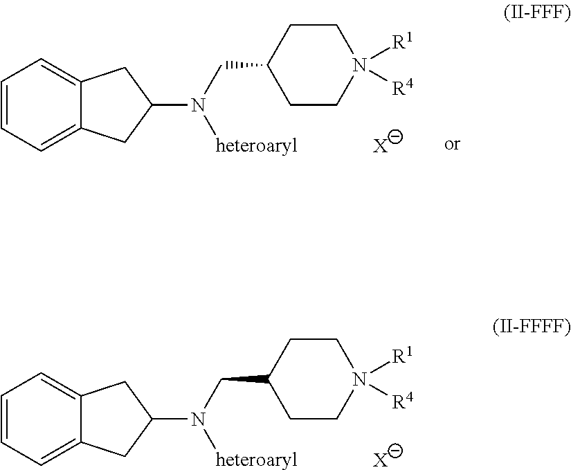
C1=CC=C2C(=C1)CC(N(CC1CCN([R1])([R4])CC1)[heteroaryl])C2.[X].C1=CC=C2C(=C1)CC(N(CC1CCN([R1])([R4])CC1)[heteroaryl])C2.[X]
